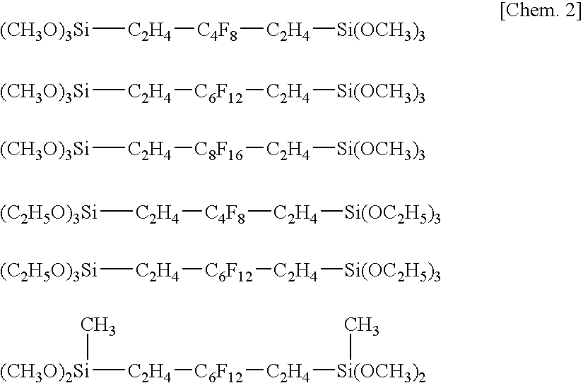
[(CH3O)3Si][C2H4][C4F8][C2H4][Si(OCH3)3].[(CH3O)3Si][C2H4][C6F12][C2H4][Si(OCH3)3].[(CH3O)3Si][C2H4][C8F16][C2H4][Si(OCH3)3].[(C2H5O)3Si][C2H4][C4F8][C2H4][Si(OC2H5)3].[(C2H5O)3Si][C2H4][C6F12][C2H4][Si(OC2H5)3].[(CH3O)2Si]([C2H4][C6F12][C2H4][Si(OCH3)2]C)C
